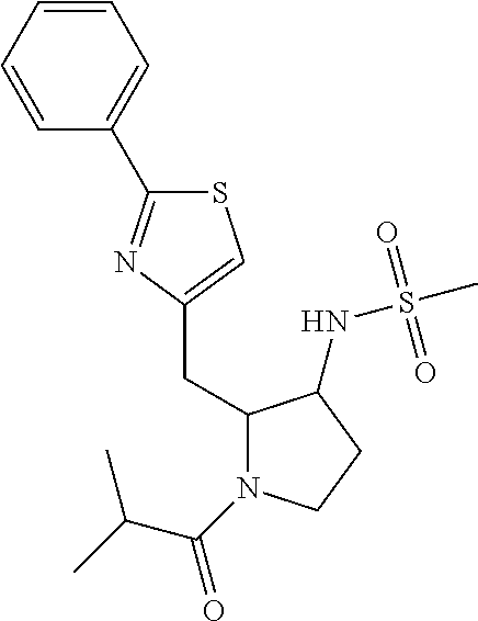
C1=CC=CC(C2=NC(CC3N(C(C(C)C)=O)CCC3NS(C)(=O)=O)=CS2)=C1
